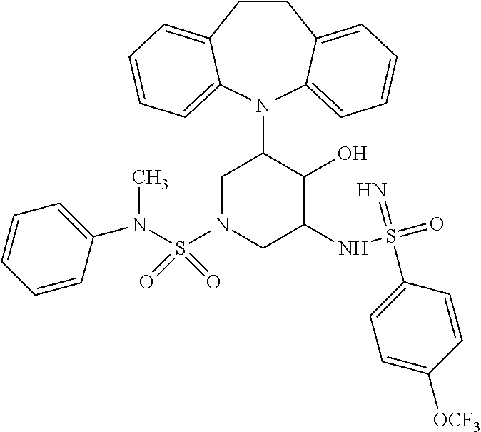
C12=CC=CC=C1N(C1CN(S(N(C)C3=CC=CC=C3)(=O)=O)CC(NS(=O)(=N)C3=CC=C([OCF3])C=C3)C1O)C1=CC=CC=C1CC2
